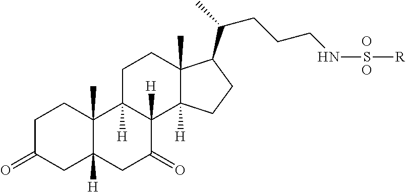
C1C(=O)CC2([H])C(C)(C1)C1([H])C([H])(C(=O)C2)C2([H])C(C)(CC1)C(C(CCCNS[R])C)CC2.O.O
